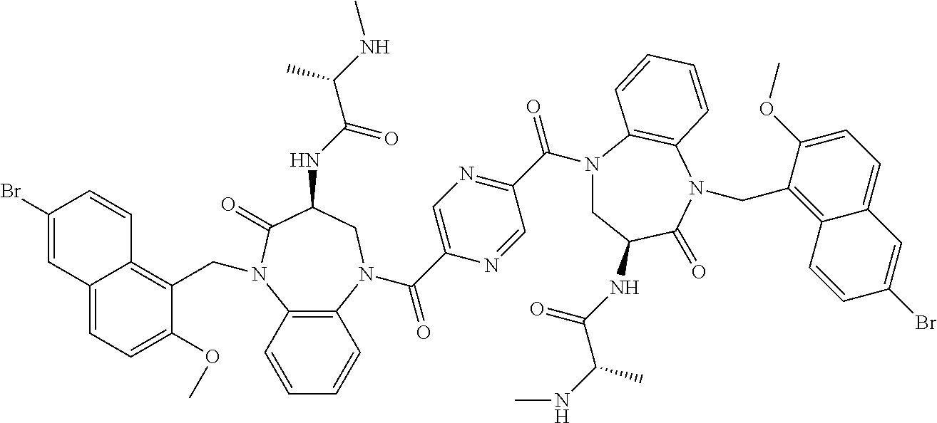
C12=C(N(C(C3=CN=C(C(N4CC(NC(C(NC)C)=O)C(=O)N(CC5=C6C(=CC=C5OC)C=C(Br)C=C6)C5=C4C=CC=C5)=O)C=N3)=O)CC(NC(C(C)NC)=O)C(=O)N1CC1=C3C(=CC=C1OC)C=C(Br)C=C3)C=CC=C2
